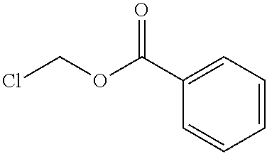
ClCOC(C1=CC=CC=C1)=O
